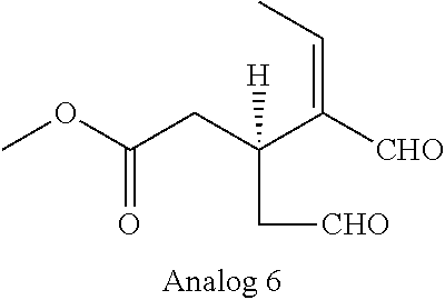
COC(CC(C[CHO])([H])C([CHO])=CC)=O
